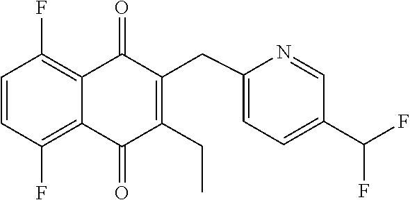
C1=CC(F)=C2C(=C1F)C(=O)C(CC1=CC=C(C(F)F)C=N1)=C(CC)C2=O
